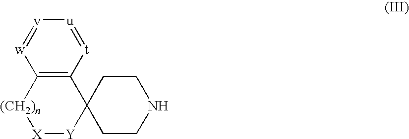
C12=C([t]=[u][v]=[w]1)C1([Y][X][(CH2)n]2)CCNCC1
